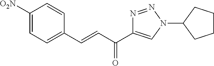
C1([O2N])=CC=C(C=CC(=O)C2=CN(C3CCCC3)N=N2)C=C1
